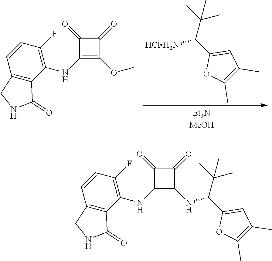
[HClH2N]C(C1=CC(C)=C(C)O1)C(C)(C)C.C1(=O)C(OC)=C(NC2=C(F)C=CC3=C2C(=O)NC3)C1=O.C1(=O)C(NC(C2=CC(C)=C(C)O2)C(C)(C)C)=C(NC2=C(F)C=CC3=C2C(=O)NC3)C1=O
